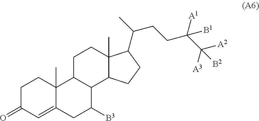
C1C2C(C3C(C)(C1)C(C(CCC(C([A3])([A2])[B2])([A1])[B1])C)CC3)C([B3])CC1=CC(=O)CCC21C
